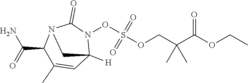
C(OC(C(COS(ON1C2([H])C=C(C)C(C(=O)N)N(C1=O)C2)(=O)=O)(C)C)=O)C
